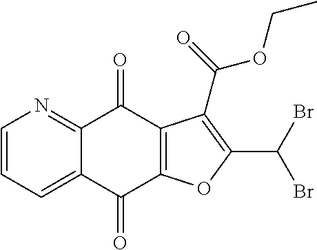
C1=CC=C2C(=N1)C(=O)C1=C(C2=O)OC(C(Br)Br)=C1C(=O)OCC
